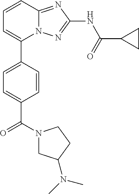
C1=CC2=NC(NC(=O)C3CC3)=NN2C(C2=CC=C(C(N3CC(N(C)C)CC3)=O)C=C2)=C1
